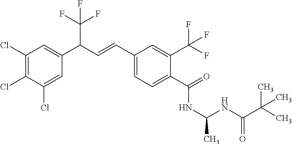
C1(Cl)=C(Cl)C(Cl)=CC(C(C=CC2=CC=C(C(=O)NC(NC(C(C)(C)C)=O)C)C(C(F)(F)F)=C2)C(F)(F)F)=C1
